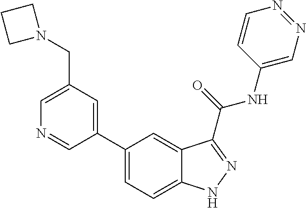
C1(CN2CCC2)=CN=CC(C2=CC=C3C(=C2)C(C(NC2=CN=NC=C2)=O)=NN3)=C1
